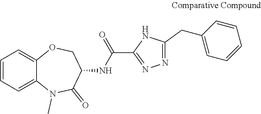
C1=CC=C2C(=C1)OCC(NC(=O)C1=NN=C(CC3=CC=CC=C3)N1)C(=O)N2C
